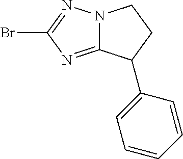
BrC1=NN2C(=N1)C(C1=CC=CC=C1)CC2
